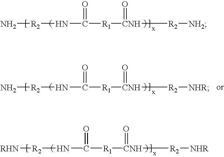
N[R2]NC([R1][CNH]([R2][NH2])=O)=O.N[R2]NC([R1][CNH]([R2][NHR])=O)=O.[RHN][R2]NC([R1][CNH]([R2][NHR])=O)=O
